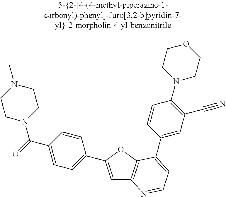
C1=C(C2=CC=C(C(=O)N3CCN(C)CC3)C=C2)OC2=C1N=CC=C2C1=CC(C#N)=C(N2CCOCC2)C=C1
